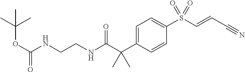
C1=C(C(C(NCCNC(OC(C)(C)C)=O)=O)(C)C)C=CC(S(C=CC#N)(=O)=O)=C1
